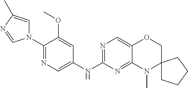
N1(C2=NC=C(NC3=NC=C4C(=N3)N(C)C3(CO4)CCCC3)C=C2OC)C=C(C)N=C1
